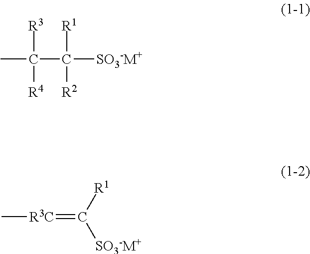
CC(C([R1])([R2])[SO3-M+])([R3])[R4].C[R3C]=C([R1])[SO3-M+]
